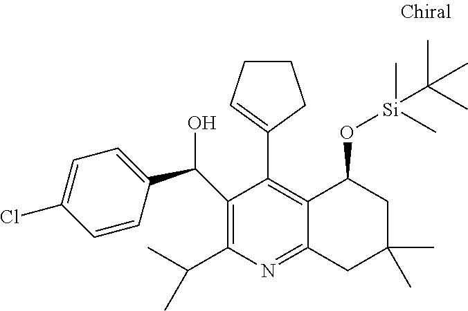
N1=C2C(=C(C3=CCCC3)C(C(C3=CC=C(Cl)C=C3)O)=C1C(C)C)C(O[Si](C(C)(C)C)(C)C)CC(C)(C)C2
